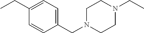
C1(CN2CCN(CC)CC2)=CC=C(CC)C=C1
